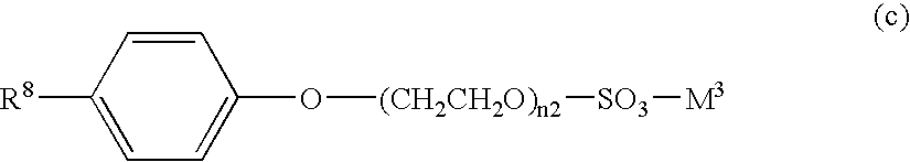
[R8]C1=CC=C(O[(CH2CH2O)n2][SO3][M3])C=C1
